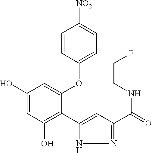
C1(O)=CC(O)=C(C2=CC(C(=O)NCCF)=NN2)C(OC2=CC=C([NO2])C=C2)=C1
